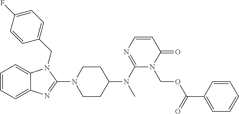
C1=CC=C2C(=C1)N(CC1=CC=C(F)C=C1)C(N1CCC(N(C3=NC=CC(=O)N3COC(C3=CC=CC=C3)=O)C)CC1)=N2
